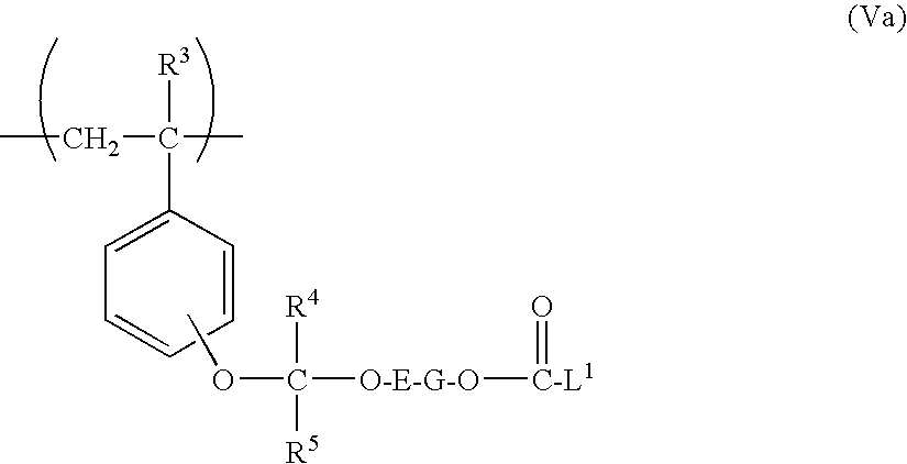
CCC(C)([R3])C1=CC=CC=C1.COC([O-E-G-O][C-L1]=O)([R4])[R5]
